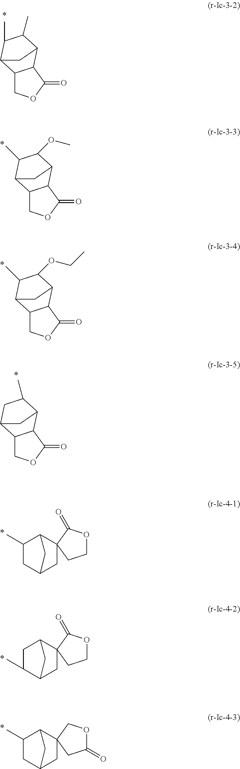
C12COC(=O)C1C1C(C)C(C)C2C1.C12COC(=O)C1C1C(OC)C(C)C2C1.C12COC(=O)C1C1C(OCC)C(C)C2C1.C12COC(=O)C1C1C(C)CC2C1.C1(C)CC2CC3(C1C2)C(=O)OCC3.C1C(C)C2CC3(C1C2)C(=O)OCC3.C1(C)CC2CC3(C1C2)COC(=O)C3
